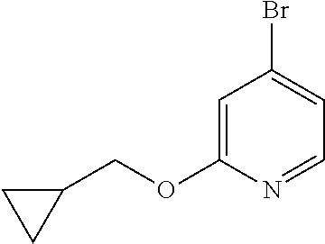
C1(COC2=CC(Br)=CC=N2)CC1
